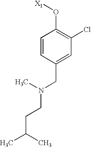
C1=CC(CN(CCC(C)C)C)=CC(Cl)=C1O[X1]
